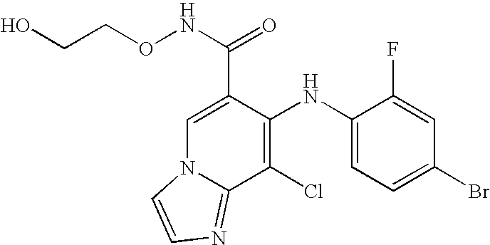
C1(Cl)=C(NC2=CC=C(Br)C=C2F)C(C(NOCCO)=O)=CN2C1=NC=C2
